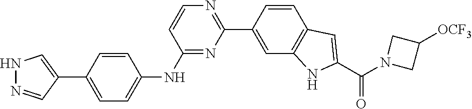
N1=C(NC2=CC=C(C3=CNN=C3)C=C2)C=CN=C1C1=CC2=C(C=C1)C=C(C(N1CC([OCF3])C1)=O)N2
